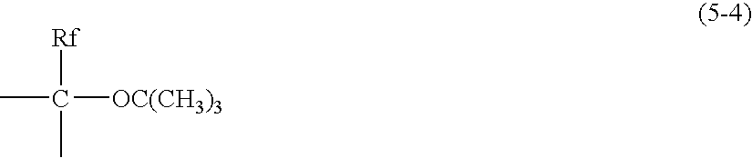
CC([OC(CH3)3])([Rf])C
